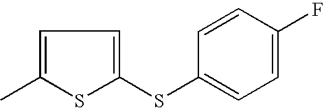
C1=C(C)SC(SC2=CC=C(F)C=C2)=C1
